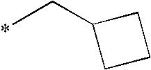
C1(CC)CCC1
